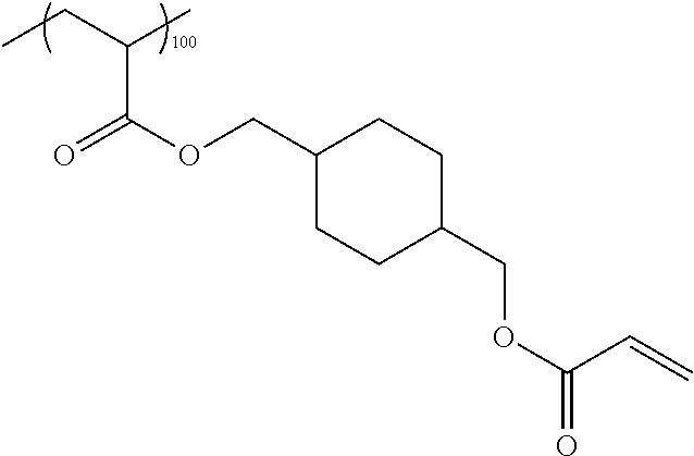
CCC(C(=O)OCC1CCC(COC(C=C)=O)CC1)C
